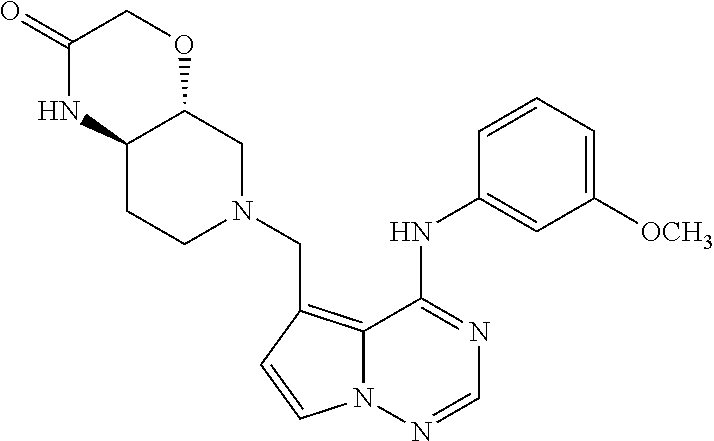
C(C1=C2N(N=CN=C2NC2=CC([OCH3])=CC=C2)C=C1)N1CC2C(CC1)NC(=O)CO2
